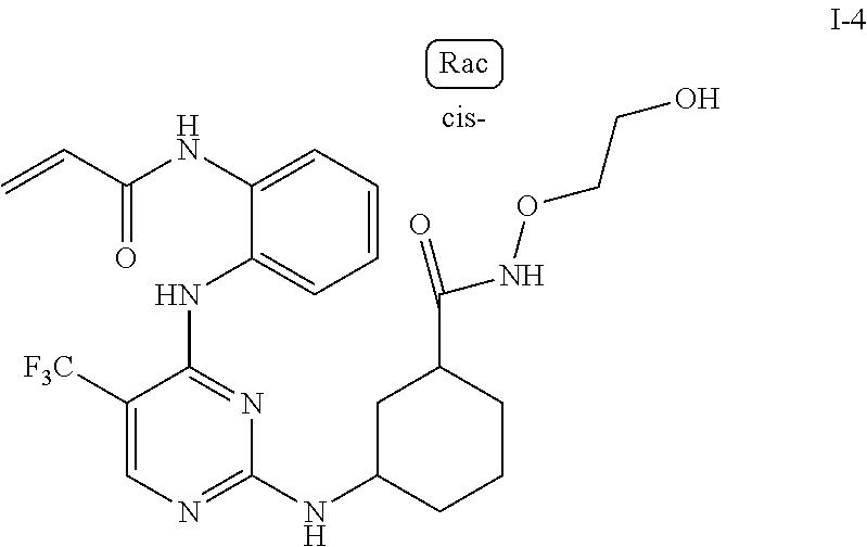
C1=CC=C(NC(C=C)=O)C(NC2=NC(NC3CCCC(C(=O)NOCCO)C3)=NC=C2[F3C])=C1
